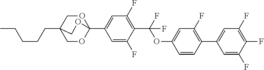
O1CC2(CCCCC)COC1(C1=CC(F)=C(C(F)(F)OC3=CC(F)=C(C4=CC(F)=C(F)C(F)=C4)C=C3)C(F)=C1)OC2
